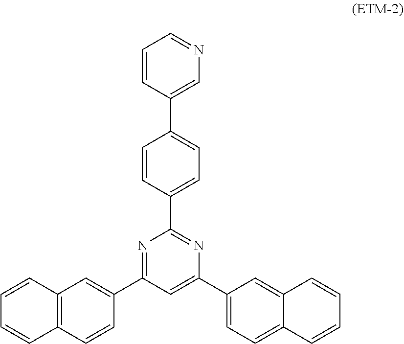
C1=CC(C2=CC=C(C3=NC(C4=CC=C5C(=C4)C=CC=C5)=CC(C4=CC5=C(C=C4)C=CC=C5)=N3)C=C2)=CN=C1
